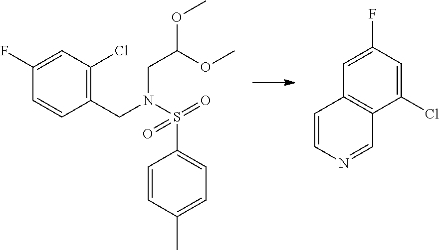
C1(CN(CC(OC)OC)S(C2=CC=C(C)C=C2)(=O)=O)=C(Cl)C=C(F)C=C1.C1(Cl)=CC(F)=CC2=C1C=NC=C2
